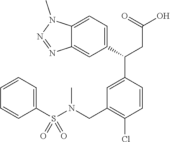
C1=CC=C(S(N(CC2=C(Cl)C=CC(C(C3=CC=C4C(=C3)N=NN4C)CC(=O)O)=C2)C)(=O)=O)C=C1
